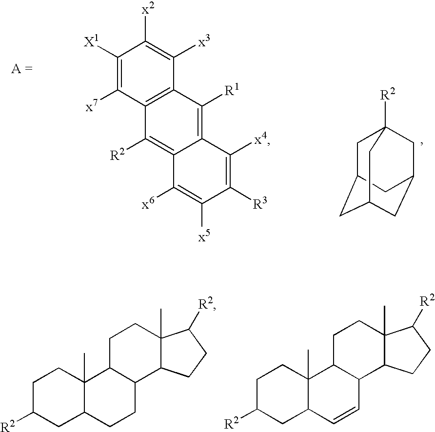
C1([X1])=C([x7])C2=C(C([x3])=C1[x2])C([R1])=C1C(=C2[R2])C([x6])=C([x5])C([R3])=C1[x4].C1C2CC3CC(CC1([R2])C3)C2.C1C([R2])CC2C(C)(C1)C1C(CC2)C2C(C)(CC1)C([R2])CC2.C1C([R2])CC2C(C)(C1)C1C(C=C2)C2C(C)(CC1)C([R2])CC2
